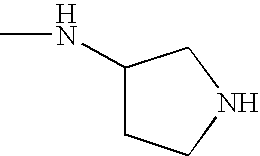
C1(NC)CCNC1
